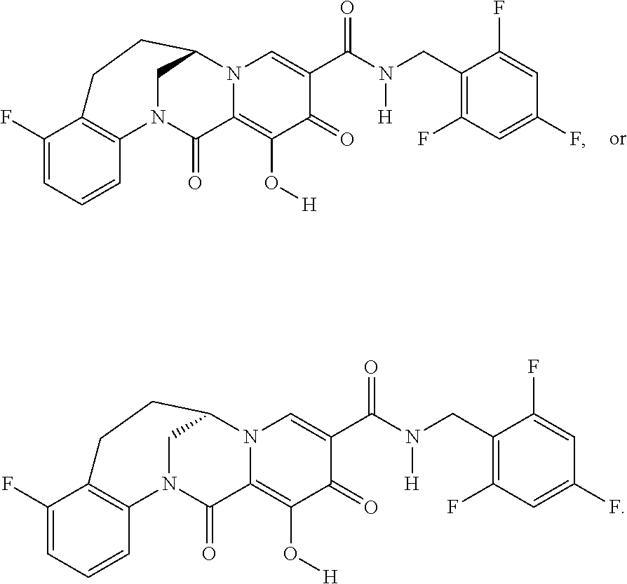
C1=C(C(=O)N(CC2=C(F)C=C(F)C=C2F)[H])C(=O)C(O[H])=C2C(=O)N3CC(N12)CCC1=C3C=CC=C1F.C1=C(C(=O)N(CC2=C(F)C=C(F)C=C2F)[H])C(=O)C(O[H])=C2C(=O)N3CC(N12)CCC1=C3C=CC=C1F
